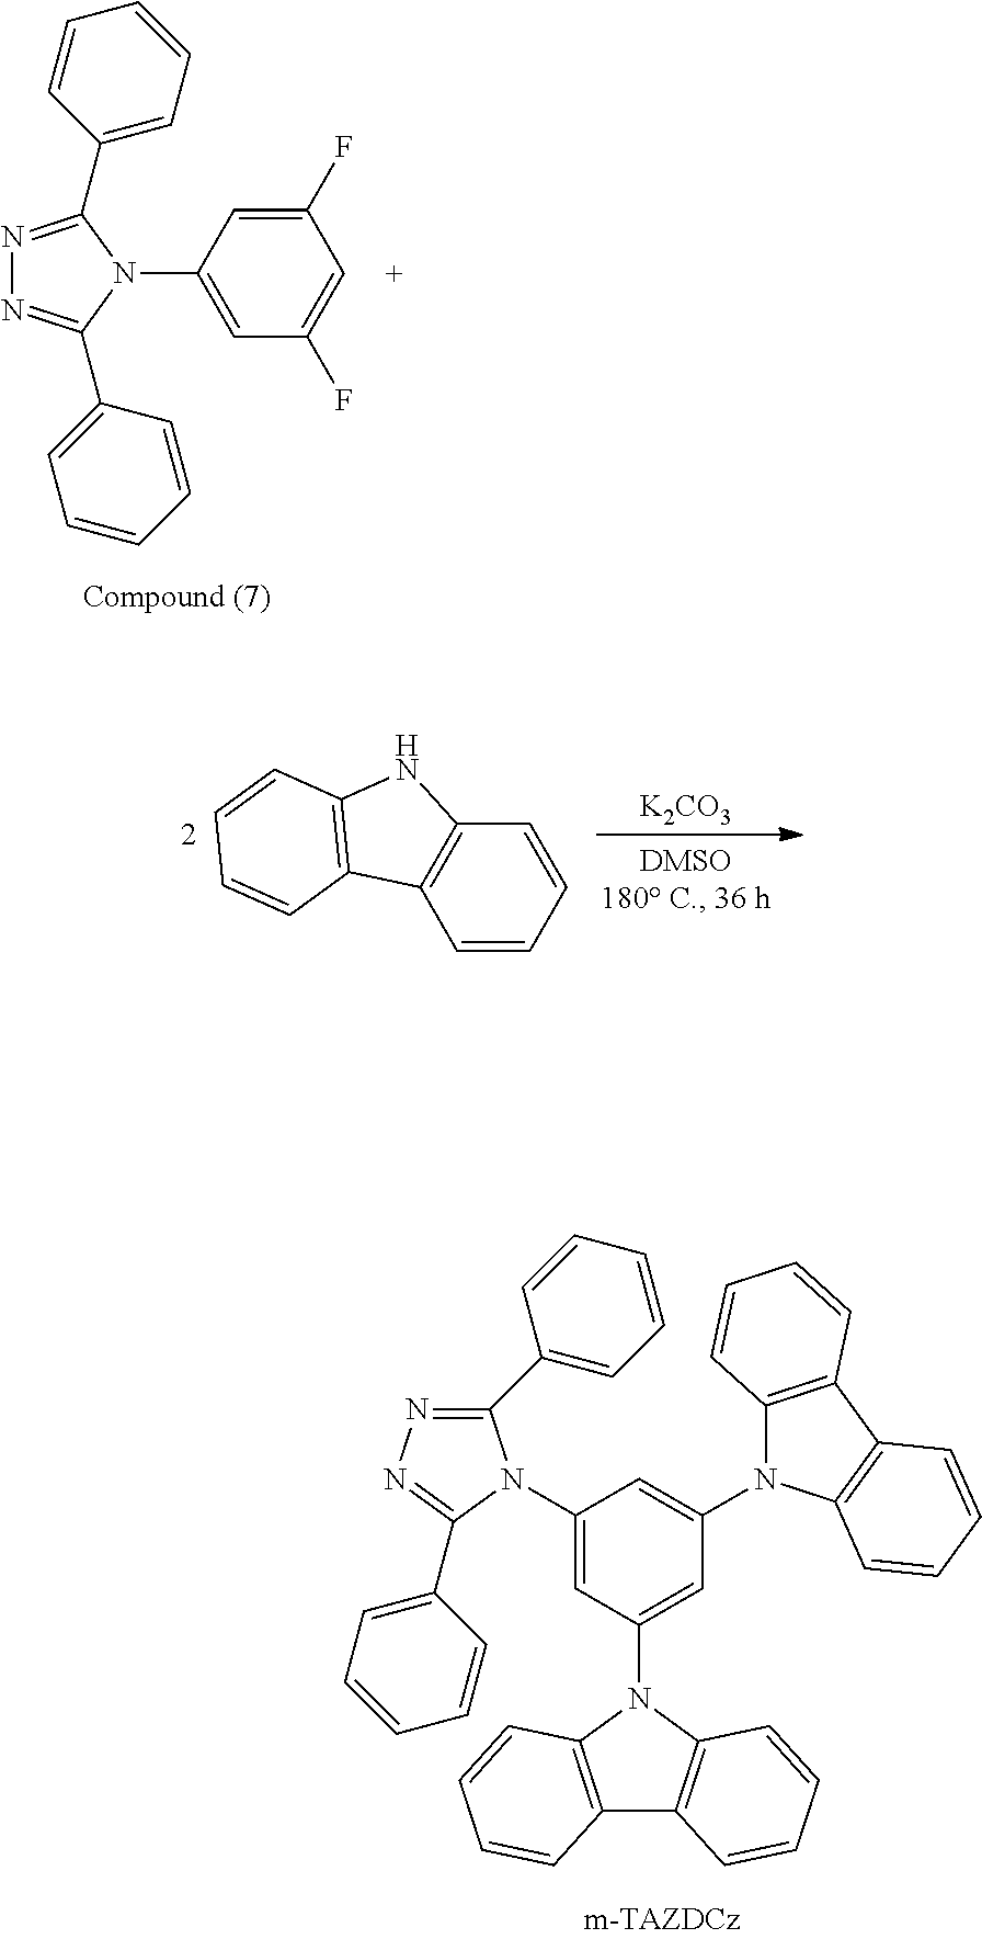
[K2CO3].C1=CC=CC2=C1C1=C(N2)C=CC=C1.N1=C(C2=CC=CC=C2)N(C2=CC(F)=CC(F)=C2)C(C2=CC=CC=C2)=N1.C1(N2C(C3=CC=CC=C3)=NN=C2C2=CC=CC=C2)=CC(N2C3=C(C4=C2C=CC=C4)C=CC=C3)=CC(N2C3=C(C4=C2C=CC=C4)C=CC=C3)=C1
